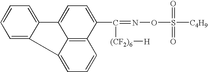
C1=C2C(=CC=C1)C1=CC=C(C([(CF2)6][H])=NOS(=O)(=O)[C4H9])C3=C1C2=CC=C3
